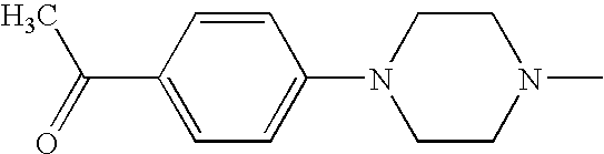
C1=CC(C(=O)C)=CC=C1N1CCN(C)CC1
